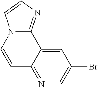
C1=CN2C(=NC=C2)C2=CC(Br)=CN=C12
